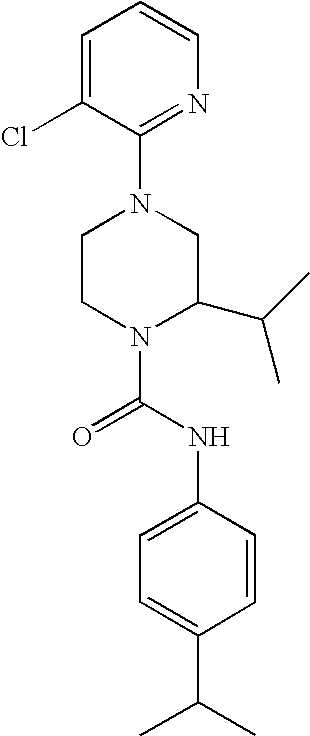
N1(C(NC2=CC=C(C(C)C)C=C2)=O)C(C(C)C)CN(C2=NC=CC=C2Cl)CC1
